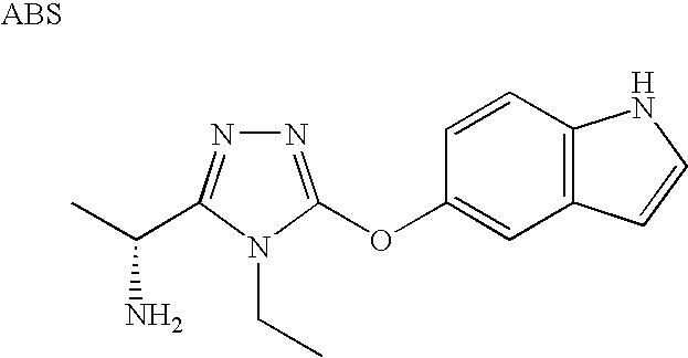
N1=C(OC2=CC3=C(C=C2)NC=C3)N(CC)C(C(C)N)=N1
